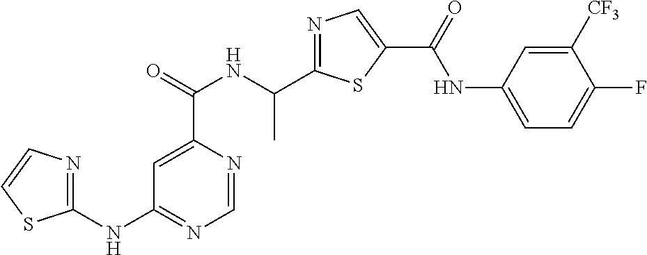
C1=NC(C(=O)NC(C2=NC=C(C(=O)NC3=CC=C(F)C([CF3])=C3)S2)C)=CC(NC2=NC=CS2)=N1
